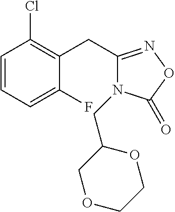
C1=CC=C(F)C(CC2=NOC(=O)N2CC2COCCO2)=C1Cl
